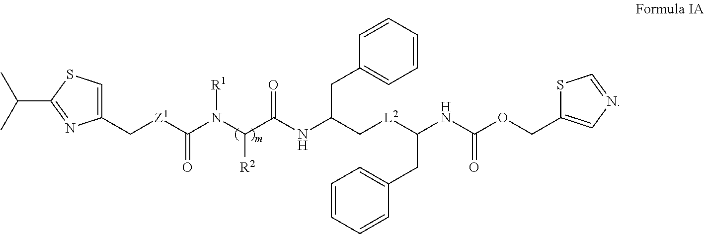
C1(C[Z1]C(=O)N(C([R2])C(=O)NC(CC2=CC=CC=C2)C[L2]C(CC2=CC=CC=C2)NC(=O)OCC2=CN=CS2)[R1])=CSC(C(C)C)=N1
